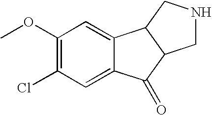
C1(OC)=C(Cl)C=C2C(=C1)C1C(C2=O)CNC1
